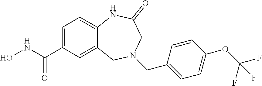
C1=C(C(NO)=O)C=C2C(=C1)NC(=O)CN(CC1=CC=C(OC(F)(F)F)C=C1)C2
